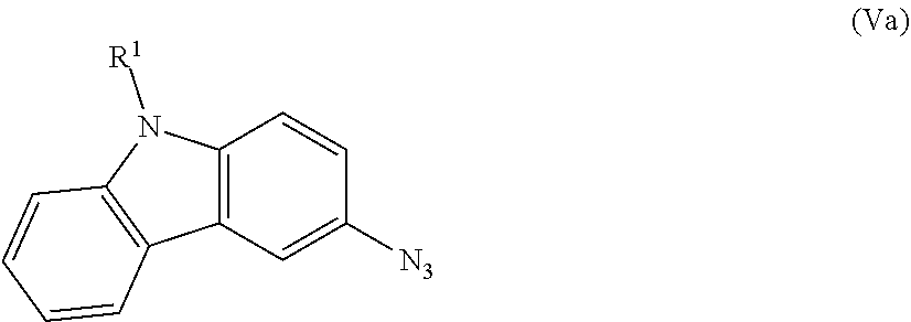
C12=C(N([R1])C3=C1C=CC=C3)C=CC([N3])=C2
